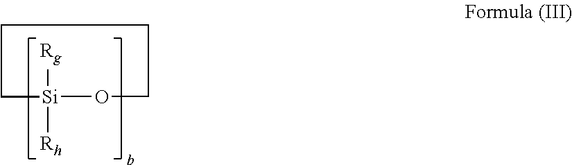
[Rg][Si]1([Rh])OCCCC1
